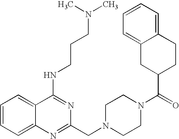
C1=CC=C2C(=C1)C(NCCCN(C)C)=NC(CN1CCN(C(C3CCC4=CC=CC=C4C3)=O)CC1)=N2
